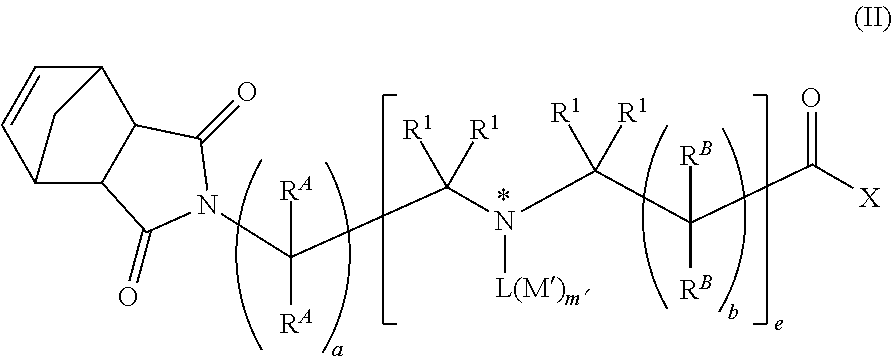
C12C3C(C(C=C1)C2)C(=O)N(C(C(N(C(C(C([X])=O)([RB])[RB])([R1])[R1])[L(M)m])([R1])[R1])([RA])[RA])C3=O
